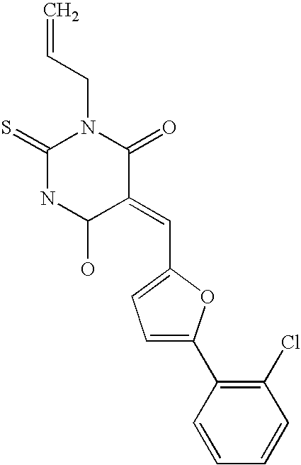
C=CCN1C(=S)NC(O)C(=CC2=CC=C(C3=C(Cl)C=CC=C3)O2)C1=O
